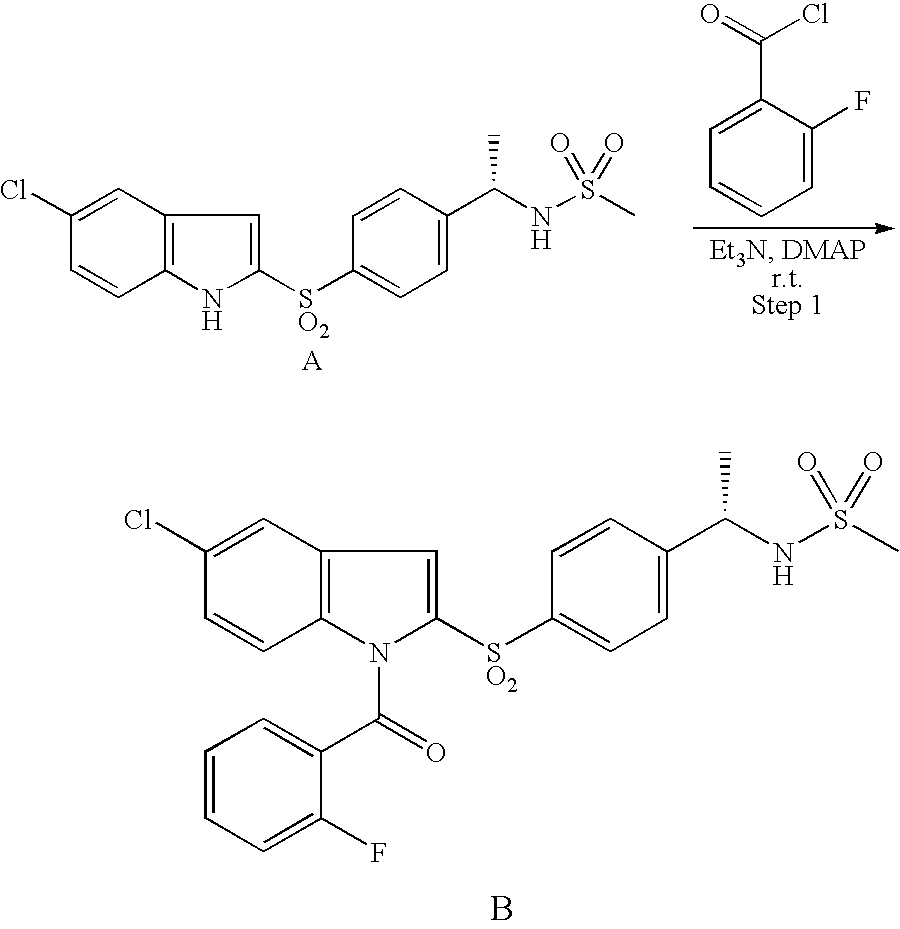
C1=C(F)C(C(Cl)=O)=CC=C1.C12=C(C=C(Cl)C=C1)C=C([SO2]C1=CC=C(C(C)NS(C)(=O)=O)C=C1)N2.C12=C(C=C(Cl)C=C1)C=C([SO2]C1=CC=C(C(C)NS(C)(=O)=O)C=C1)N2C(=O)C1=CC=CC=C1F.B
